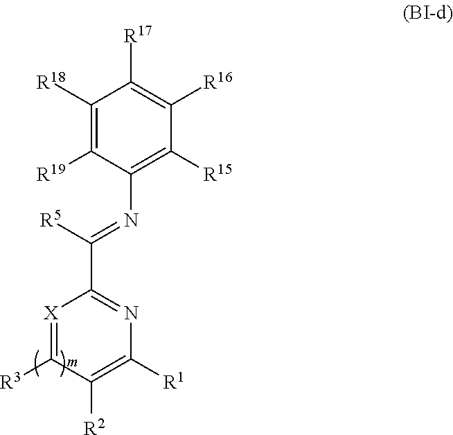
[X]1=C([R3])C([R2])=C([R1])N=C1C([R5])=NC1=C([R15])C([R16])=C([R17])C([R18])=C1[R19]
